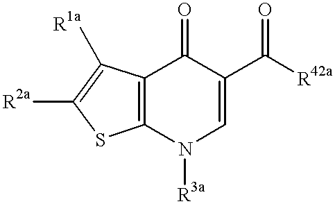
C1(=O)C2=C(N([R3a])C=C1C([R42a])=O)SC([R2a])=C2[R1a]
